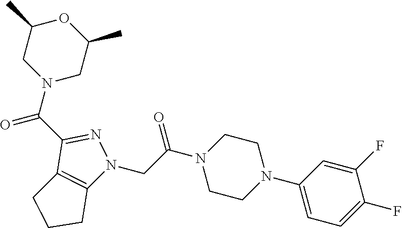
C1(C(N2CC(C)OC(C)C2)=O)=NN(CC(N2CCN(C3=CC=C(F)C(F)=C3)CC2)=O)C2=C1CCC2
